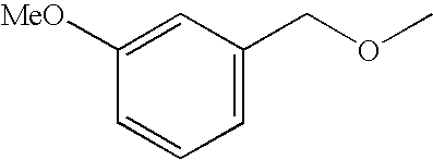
C1=C(COC)C=C([MeO])C=C1
